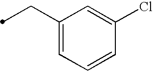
C(C1=CC=CC(Cl)=C1)C
